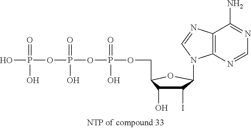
C12=C(N=CN=C1N)N(C1C(I)C(O)C(COP(OP(OP(O)(=O)O)(=O)O)(=O)O)O1)C=N2
